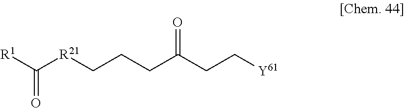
[R1]C([R21]CCCC(CC[Y61])=O)=O
